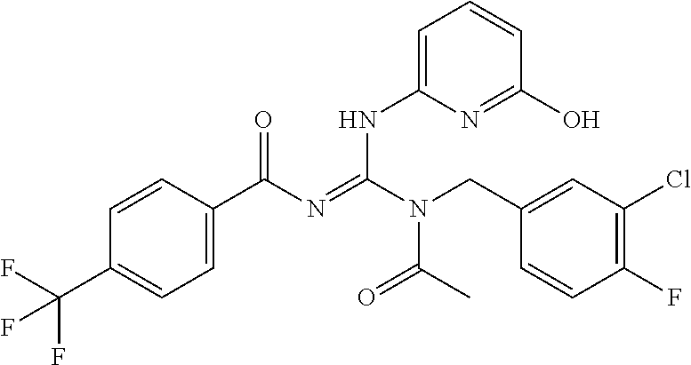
C1=CC(C(N=C(N(CC2=CC(Cl)=C(F)C=C2)C(C)=O)NC2=CC=CC(O)=N2)=O)=CC=C1C(F)(F)F
